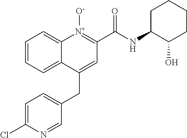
C1=C(Cl)N=CC(CC2=CC(C(NC3C(O)CCCC3)=O)=[N+]([O-])C3=CC=CC=C23)=C1
